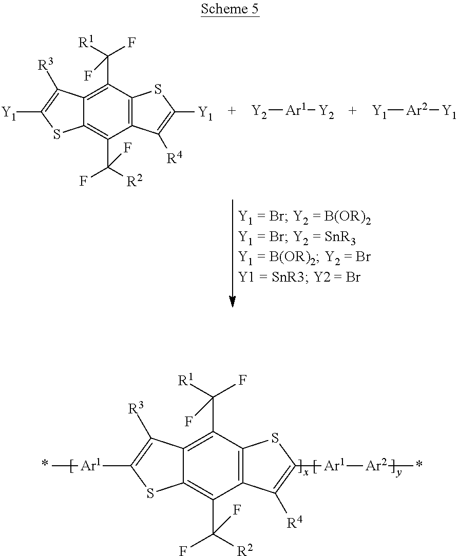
C12=C(C([R1])(F)F)C3=C(C(C([R2])(F)F)=C1SC([Ar1]C)=C2[R3])C([R4])=C([Ar1][Ar2]C)S3.C12=C(C([R1])(F)F)C3=C(C(C([R2])(F)F)=C1SC([Y1])=C2[R3])C([R4])=C([Y1])S3.[Y2][Ar1][Y2].[Y1][Ar2][Y1]
